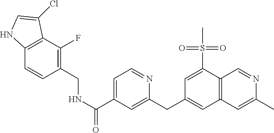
C12=C(C(F)=C(CNC(C3=CC=NC(CC4=CC5=C(C(S(C)(=O)=O)=C4)C=NC(C)=C5)=C3)=O)C=C1)C(Cl)=CN2
